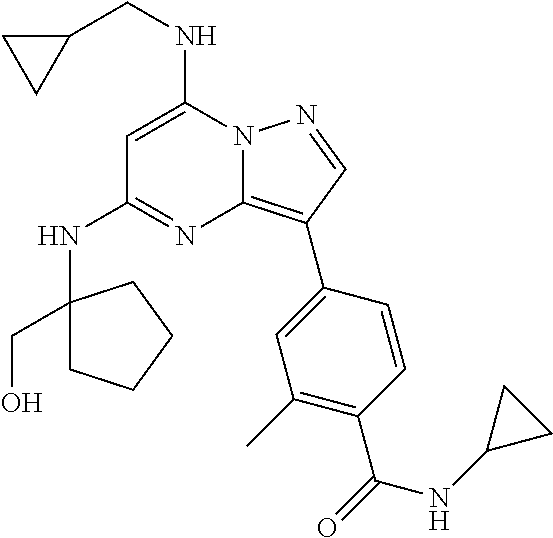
N12C(=C(C3=CC(C)=C(C(=O)NC4CC4)C=C3)C=N1)N=C(NC1(CO)CCCC1)C=C2NCC1CC1
